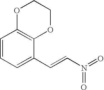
C1=CC=C(C=CN(=O)=O)C2=C1OCCO2
